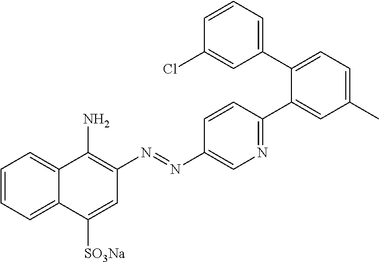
C1=CC=C2C(=C1)C(N)=C(N=NC1=CN=C(C3=CC(C)=CC=C3C3=CC=CC(Cl)=C3)C=C1)C=C2[SO3Na]
